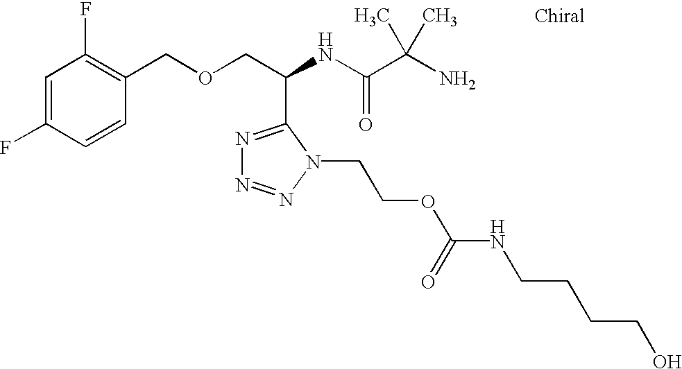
C1=C(F)C=CC(COCC(NC(C(N)(C)C)=O)C2=NN=NN2CCOC(=O)NCCCCO)=C1F
